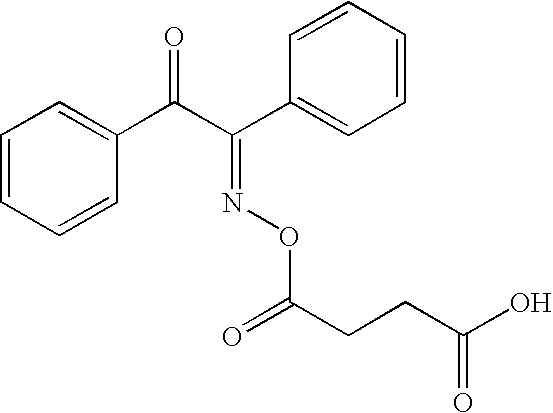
C1=CC=CC(C(C(=NOC(CCC(O)=O)=O)C2=CC=CC=C2)=O)=C1
